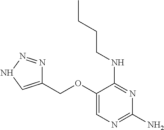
C(OC1=CN=C(N)N=C1NCCCC)C1=CNN=N1
